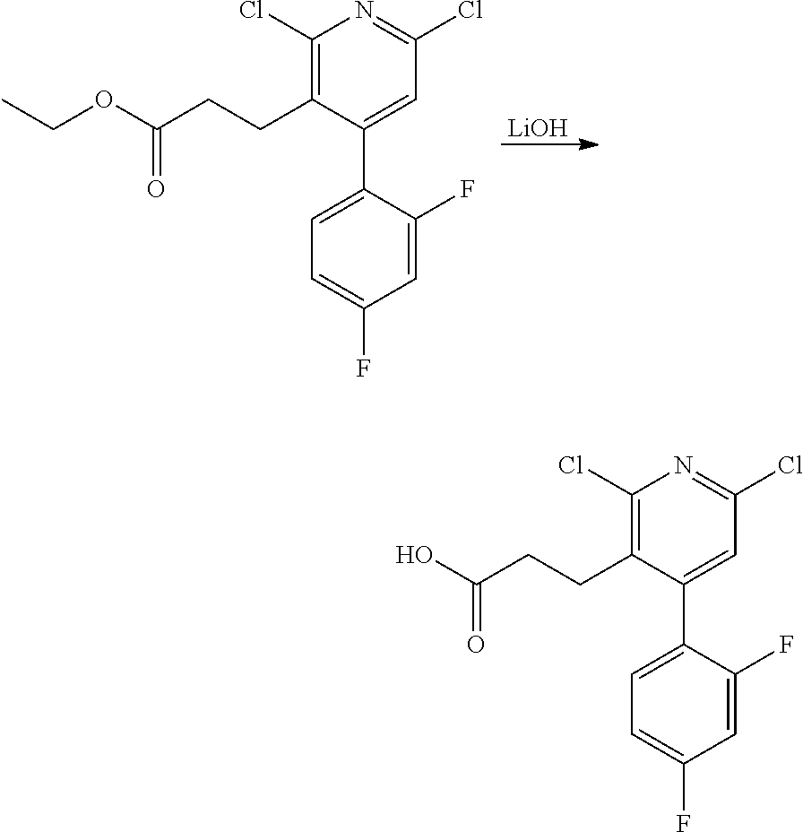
[LiOH].C1(C2=CC=C(F)C=C2F)=CC(Cl)=NC(Cl)=C1CCC(OCC)=O.C1(C2=CC=C(F)C=C2F)=CC(Cl)=NC(Cl)=C1CCC(O)=O
